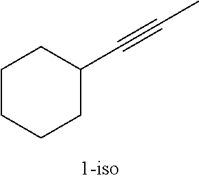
C1CCCC(C#CC)C1
